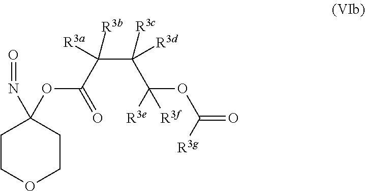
C1COCCC1(N=O)OC(C(C([R3d])([R3c])C([R3e])([R3f])OC([R3g])=O)([R3a])[R3b])=O
